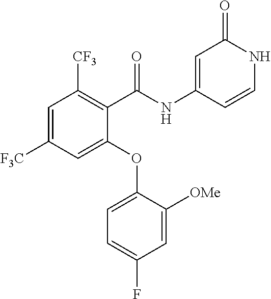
C1(NC(C2=C([CF3])C=C([F3C])C=C2OC2=CC=C(F)C=C2[OMe])=O)=CC(=O)NC=C1
